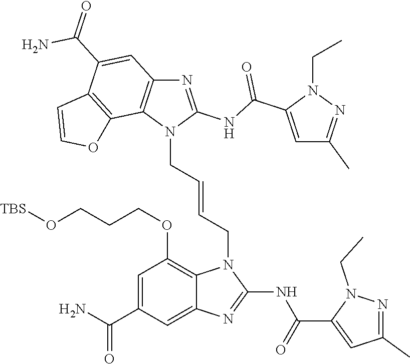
N1=C(NC(C2=CC(C)=NN2CC)=O)N(CC=CCN2C3=C(OCCCO[TBS])C=C(C(N)=O)C=C3N=C2NC(C2=CC(C)=NN2CC)=O)C2=C1C=C(C(=O)N)C1=C2OC=C1
